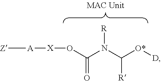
O([X][A][Z])C(=O)N([R])C([O*][D])[R]
